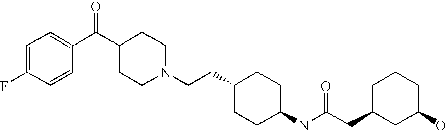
C1=C(F)C=CC(C(C2CCN(CCC3CCC(NC(CC4CC(O)CCC4)=O)CC3)CC2)=O)=C1
